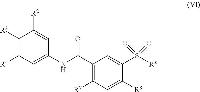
C1([R3])=C([R4])C=C(NC(C2=C([R7])C=C([R9])C(S([Rx])(=O)=O)=C2)=O)C=C1[R2]
